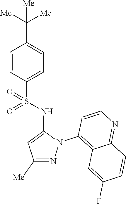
C1=CC(S(NC2=CC([Me])=NN2C2=C3C(=NC=C2)C=CC(F)=C3)(=O)=O)=CC=C1C([Me])([Me])[Me]
